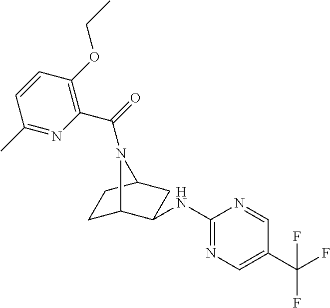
C1C2C(NC3=NC=C(C(F)(F)F)C=N3)CC(C1)N2C(=O)C1=C(OCC)C=CC(C)=N1
